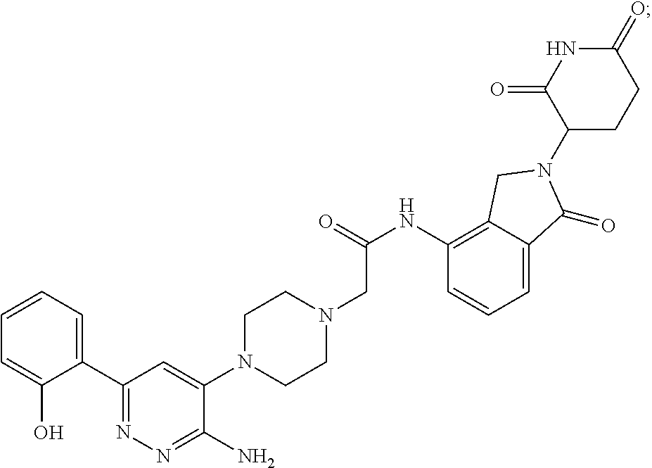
N1(CC(NC2=C3C(=CC=C2)C(=O)N(C2CCC(=O)NC2=O)C3)=O)CCN(C2=CC(C3=CC=CC=C3O)=NN=C2N)CC1
